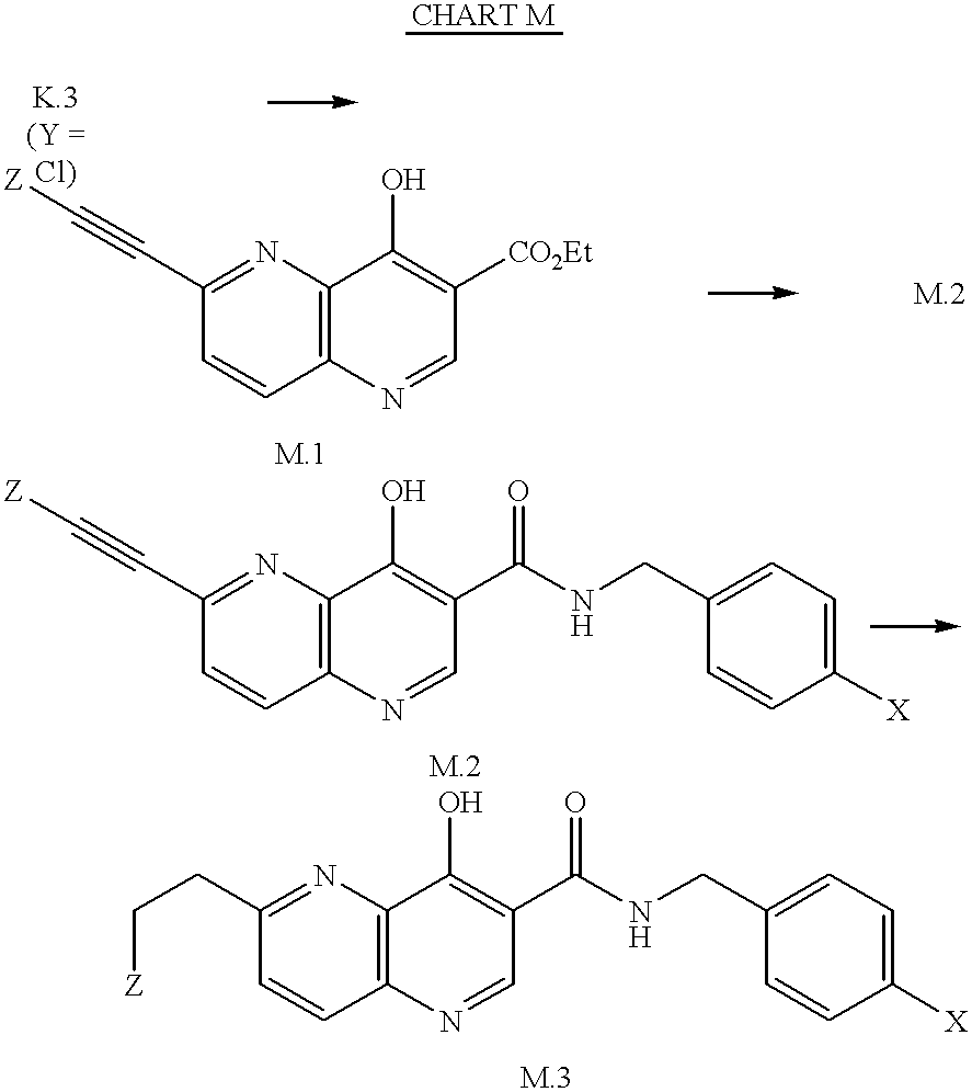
C1(C#C[Z])=NC2=C(C=C1)N=CC([CO2Et])=C2O.C1(C#C[Z])=NC2=C(C=C1)N=CC(C(NCC1=CC=C([X])C=C1)=O)=C2O.C1(CC[Z])=NC2=C(C=C1)N=CC(C(NCC1=CC=C([X])C=C1)=O)=C2O
